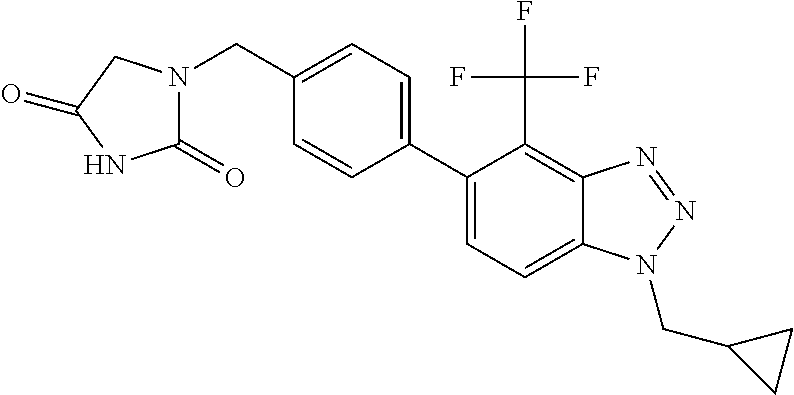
C1(C2=CC=C3C(=C2C(F)(F)F)N=NN3CC2CC2)=CC=C(CN2C(=O)NC(=O)C2)C=C1
